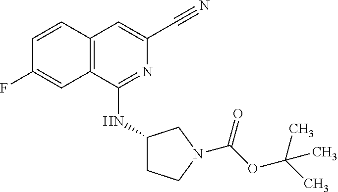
C1=CC2=C(C=C1F)C(NC1CCN(C(OC(C)(C)C)=O)C1)=NC(C#N)=C2
